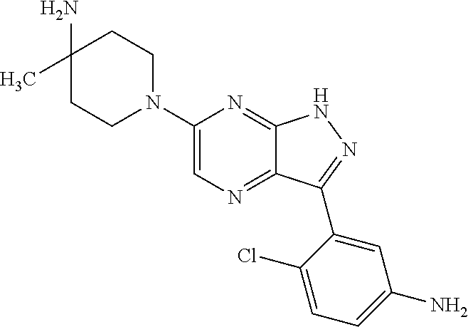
C1(N2CCC(N)(C)CC2)=CN=C2C(=N1)NN=C2C1=CC(N)=CC=C1Cl
